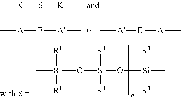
C[K]S[K]C.C[A][E][A]C.[A]([E][A]C)C.C[Si](O[Si]([R1])([R1])O[Si]([R1])([R1])C)([R1])[R1]
